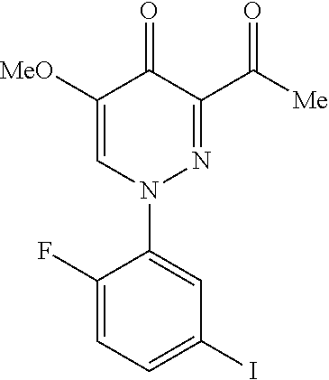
C1(F)=CC=C(I)C=C1N1N=C(C([Me])=O)C(=O)C([MeO])=C1
